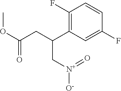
C1(F)=C(C(CC(OC)=O)C[N+]([O-])=O)C=C(F)C=C1
